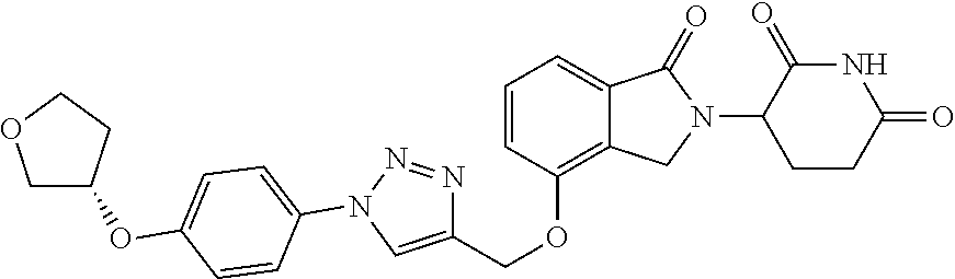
C1=CC(N2N=NC(COC3=C4C(=CC=C3)C(=O)N(C3C(=O)NC(=O)CC3)C4)=C2)=CC=C1OC1COCC1
